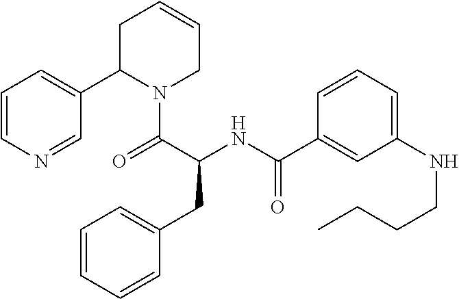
C1=CN=CC(C2N(C(C(NC(=O)C3=CC(NCCCC)=CC=C3)CC3=CC=CC=C3)=O)CC=CC2)=C1
